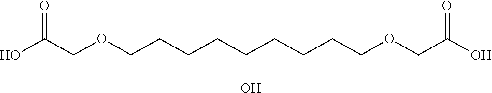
OC(COCCCCC(CCCCOCC(O)=O)O)=O
